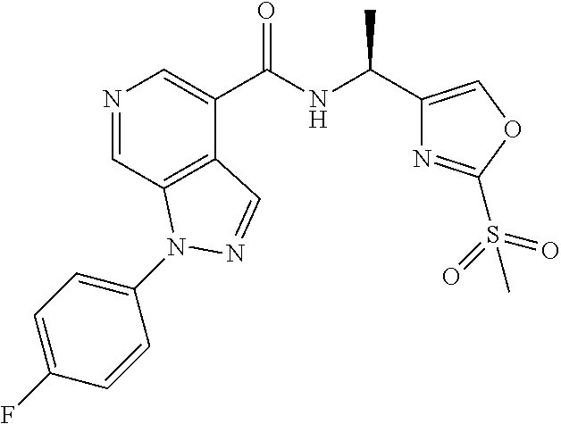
N1=CC2=C(C(C(NC(C3=COC(S(=O)(=O)C)=N3)C)=O)=C1)C=NN2C1=CC=C(F)C=C1
